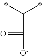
C(C([O-])=O)(C)C
